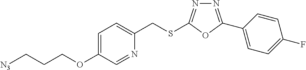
N1=C(C2=CC=C(F)C=C2)OC(SCC2=CC=C(OCCC[N3])C=N2)=N1
